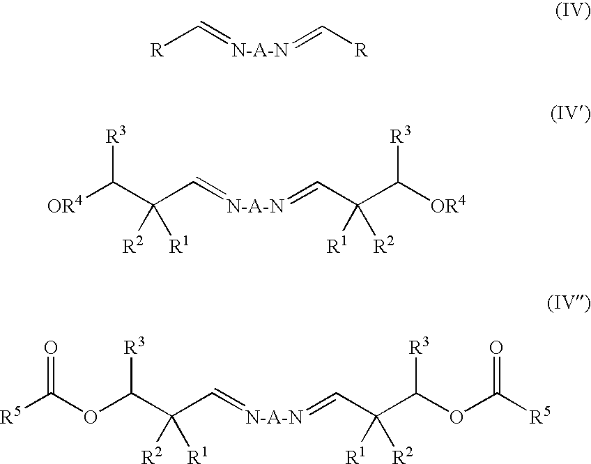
[R]C=[N-A-N]=C[R].C(C=[N-A-N]=CC(C([OR4])[R3])([R2])[R1])(C([OR4])[R3])([R1])[R2].C(C=[N-A-N]=CC(C(OC([R5])=O)[R3])([R2])[R1])(C(OC([R5])=O)[R3])([R1])[R2]
